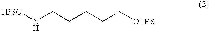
[TBSO]NCCCCC[OTBS]
